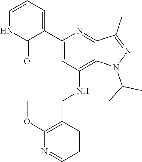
C1(C2=CC=CNC2=O)=CC(NCC2=C(OC)N=CC=C2)=C2C(=N1)C(C)=NN2C(C)C
